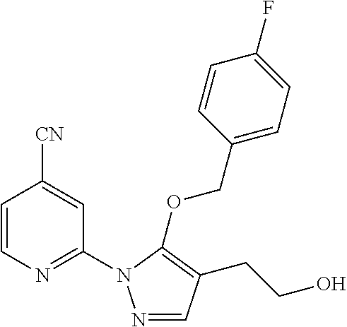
C1=CN=C(N2N=CC(CCO)=C2OCC2=CC=C(F)C=C2)C=C1[CN]
